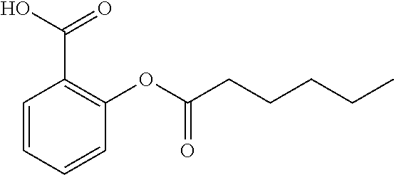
C1=CC=CC(OC(CCCCC)=O)=C1C(O)=O
